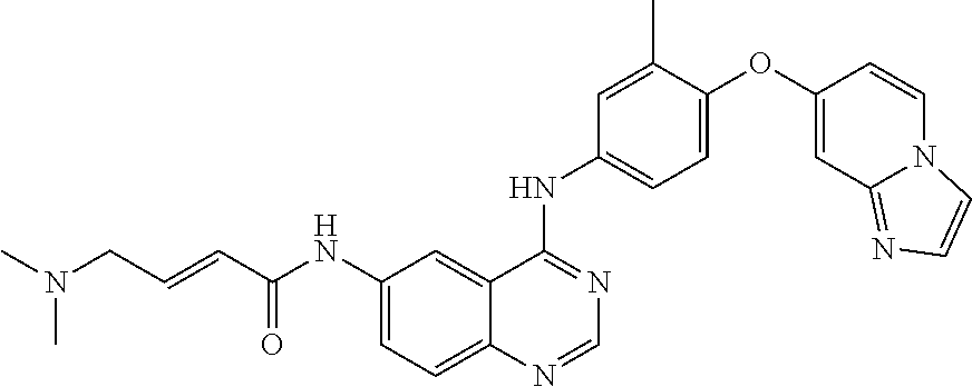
C1=C(NC(C=CCN(C)C)=O)C=C2C(=C1)N=CN=C2NC1=CC=C(OC2=CC3=NC=CN3C=C2)C(C)=C1
